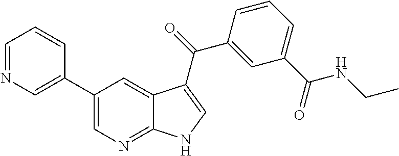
C1=NC=C(C2=CN=C3C(=C2)C(C(=O)C2=CC(C(=O)NCC)=CC=C2)=CN3)C=C1
